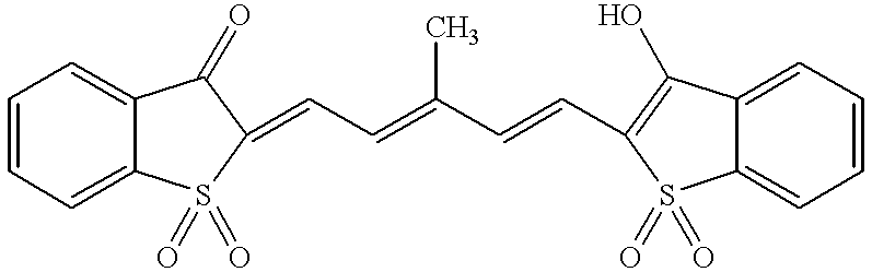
C1=CC=C2C(=C1)S(=O)(=O)C(=CC=C(C=CC1=C(O)C3=CC=CC=C3S1(=O)=O)C)C2=O
